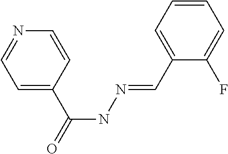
C1=C(C(=O)NN=CC2=CC=CC=C2F)C=CN=C1
